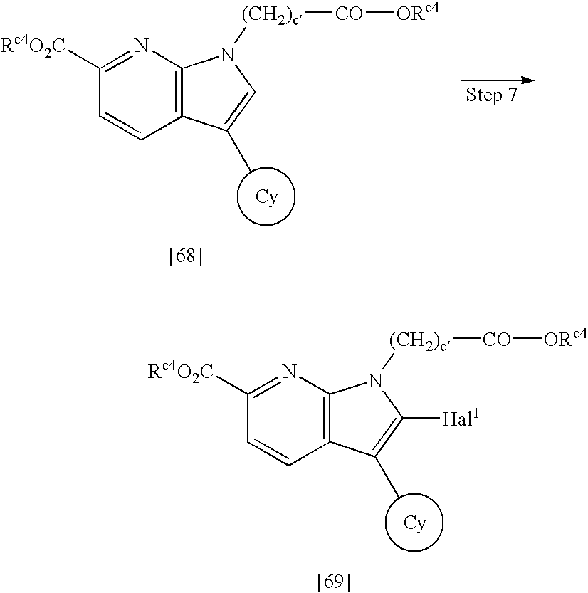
N1=C([Rc4O2C])C=CC2=C1N([(CH2)c][CO][ORc4])C([Hal1])=C2C.N1=C([Rc4O2C])C=CC2=C1N([(CH2)c][CO][ORc4])C=C2C
